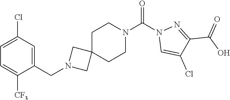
C1=C(Cl)C=C(CN2CC3(C2)CCN(C(=O)N2C=C(Cl)C(C(O)=O)=N2)CC3)C([CF3])=C1
